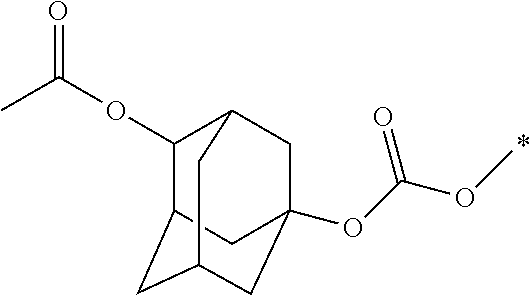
CC(OC1C2CC3CC(OC(OC)=O)(CC1C3)C2)=O
